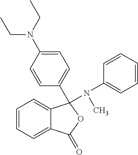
C1=CC=C2C(=C1)C(C1=CC=C(N(CC)CC)C=C1)(N(C1=CC=CC=C1)C)OC2=O
